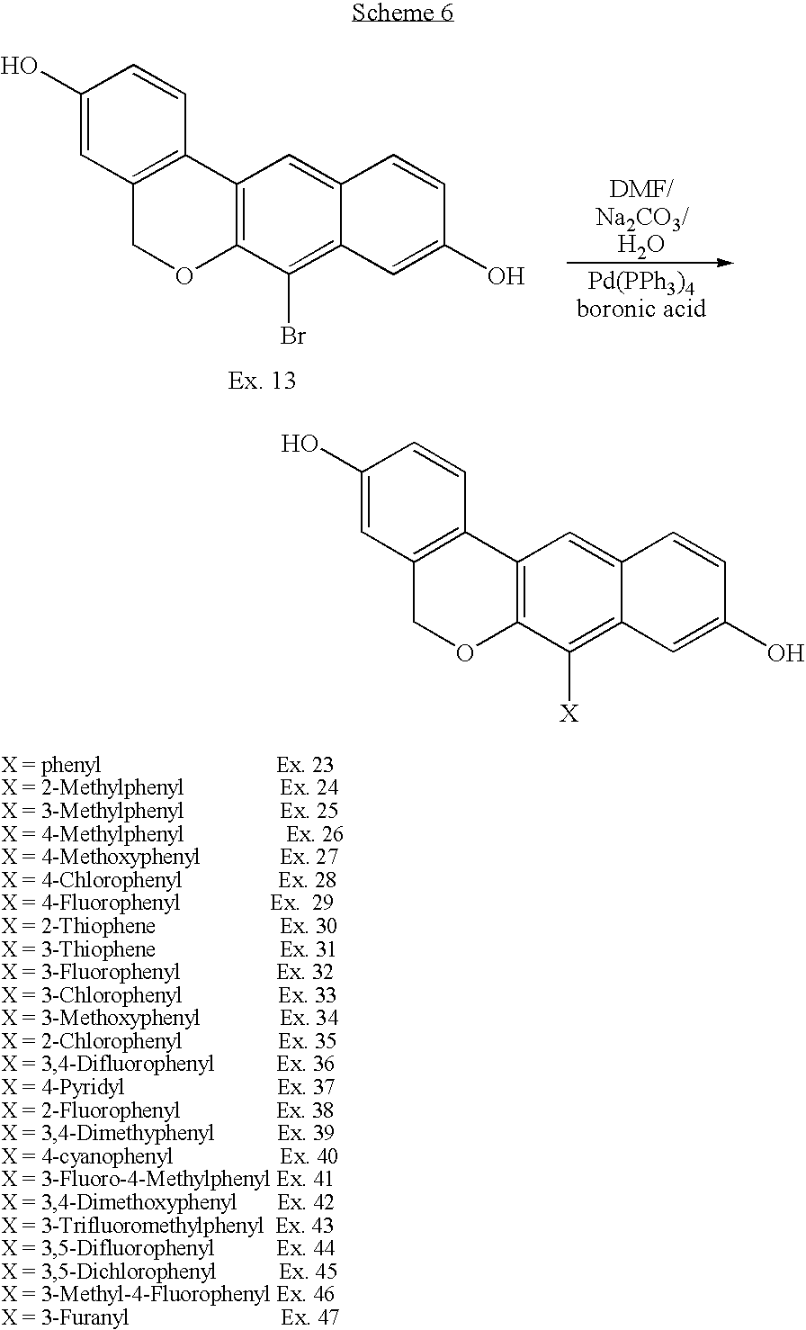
C1(O)=CC2=C(C=C1)C1=C(OC2)C([X])=C2C(=C1)C=CC(O)=C2.C1(O)=CC2=C(C=C1)C1=C(OC2)C(Br)=C2C(=C1)C=CC(O)=C2
